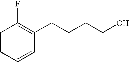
C1=CC=CC(CCCCO)=C1F
